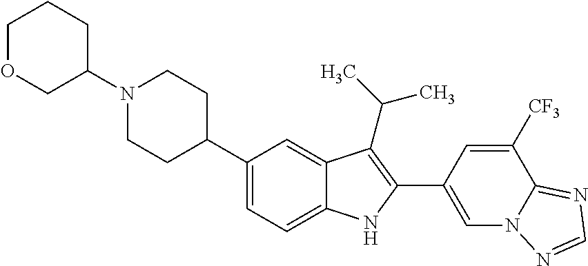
C1(N2CCC(C3=CC=C4C(=C3)C(C(C)C)=C(C3=CN5C(=NC=N5)C([CF3])=C3)N4)CC2)CCCOC1
